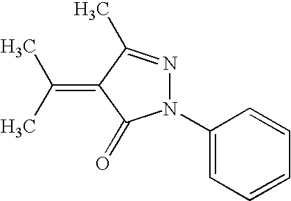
C1(N2N=C(C)C(=C(C)C)C2=O)=CC=CC=C1
